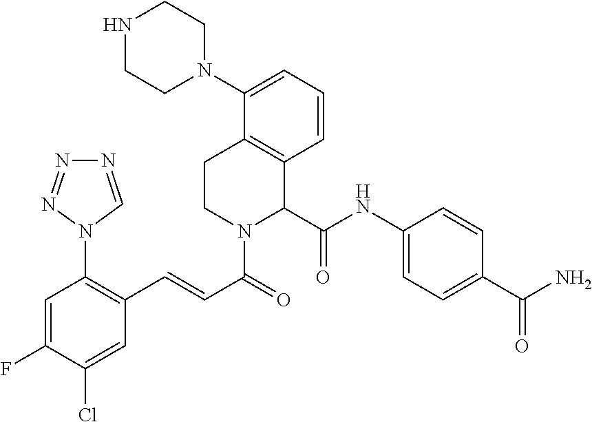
C1=CC=C(N2CCNCC2)C2=C1C(C(NC1=CC=C(C(N)=O)C=C1)=O)N(C(C=CC1=C(N3C=NN=N3)C=C(F)C(Cl)=C1)=O)CC2
